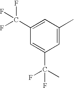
C1=C(C)C=C(C(F)(F)F)C=C1C(F)(F)C
